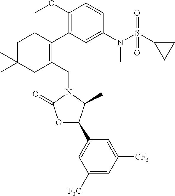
C1(CN2C(=O)OC(C3=CC([F3C])=CC([CF3])=C3)C2C)=C(C2=C(OC)C=CC(N(S(C3CC3)(=O)=O)C)=C2)CCC(C)(C)C1
